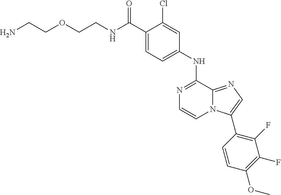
N1=C(NC2=CC=C(C(NCCOCCN)=O)C(Cl)=C2)C2=NC=C(C3=C(F)C(F)=C(OC)C=C3)N2C=C1
